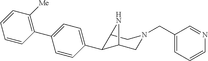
C12C(C3=CC=C(C4=C([Me])C=CC=C4)C=C3)C(CN(CC3=CC=CN=C3)C1)N2
